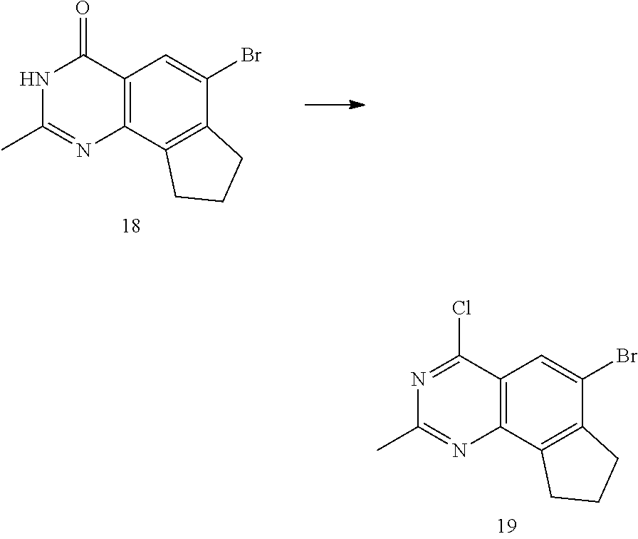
N1=C(Cl)C2=C(N=C1C)C1=C(C(Br)=C2)CCC1.N1C(C)=NC2=C(C=C(Br)C3=C2CCC3)C1=O
